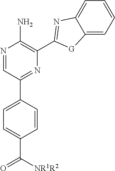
N1=CC(C2=CC=C(C([NR1R2])=O)C=C2)=NC(C2=NC3=CC=CC=C3[G]2)=C1N
